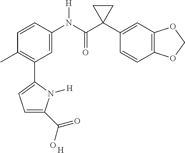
C1=C(N(C(C2(C3=CC4=C(C=C3)OCO4)CC2)=O)[H])C=CC(C)=C1C1=CC=C(C(O)=O)N1[H].[H]
